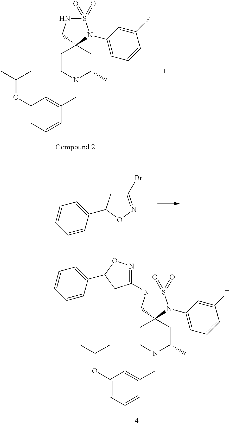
S1(=O)(=O)N(C2=NOC(C3=CC=CC=C3)C2)CC2(N1C1=CC=CC(F)=C1)CCN(CC1=CC(OC(C)C)=CC=C1)C(C)C2.S1(=O)(=O)NCC2(N1C1=CC=CC(F)=C1)CCN(CC1=CC(OC(C)C)=CC=C1)C(C)C2.C1(Br)=NOC(C2=CC=CC=C2)C1
